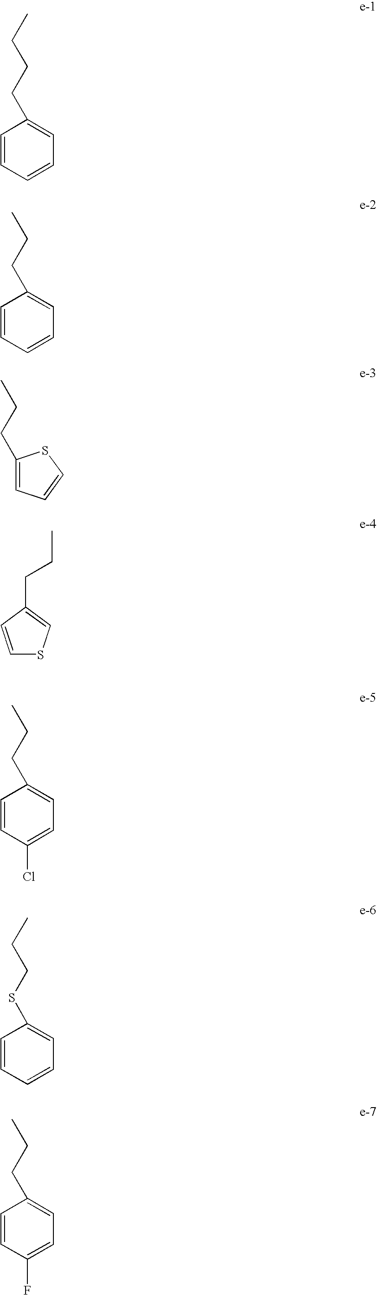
C1=CC=CC=C1CCCC.CCCC1=CC=CC=C1.C1(CCC)=CC=CS1.CCCC1=CSC=C1.CCCC1=CC=C(Cl)C=C1.CCCSC1=CC=CC=C1.CCCC1=CC=C(F)C=C1
